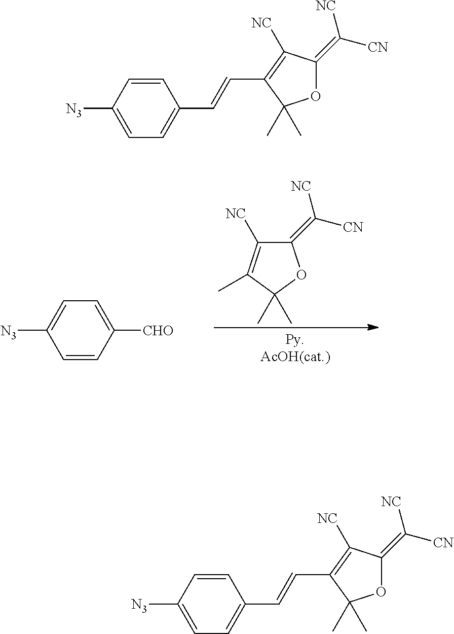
C1(=C([NC])[CN])C([NC])=C(C)C(C)(C)O1.C1=CC([CHO])=CC=C1[N3].C1=CC([N3])=CC=C1C=CC1=C([NC])C(=C([CN])[NC])OC1(C)C.C1=CC([N3])=CC=C1C=CC1=C([NC])C(=C([NC])[CN])OC1(C)C
